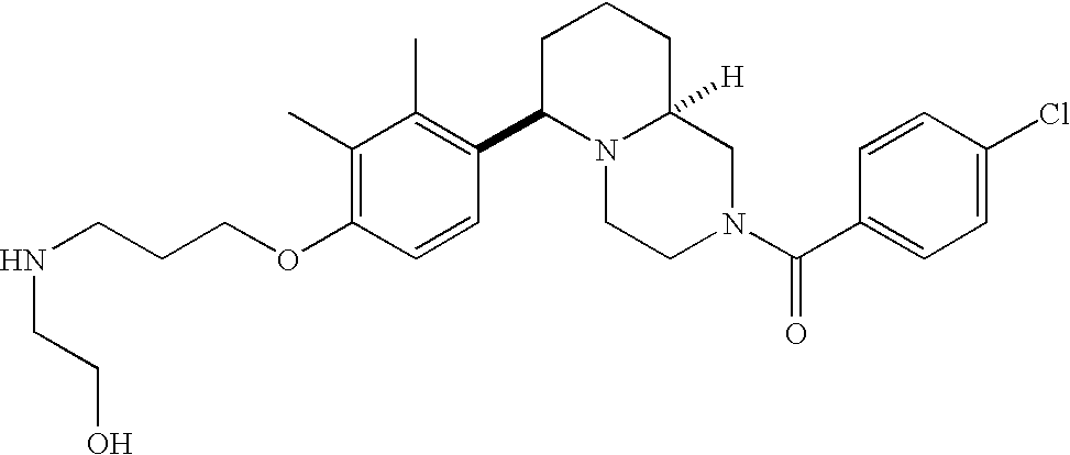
C(CCOC1=C(C)C(C)=C(C2N3C([H])(CCC2)CN(C(C2=CC=C(Cl)C=C2)=O)CC3)C=C1)NCCO
